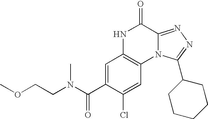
C1=C(C(N(CCOC)C)=O)C(Cl)=CC2=C1NC(=O)C1=NN=C(C3CCCCC3)N21
